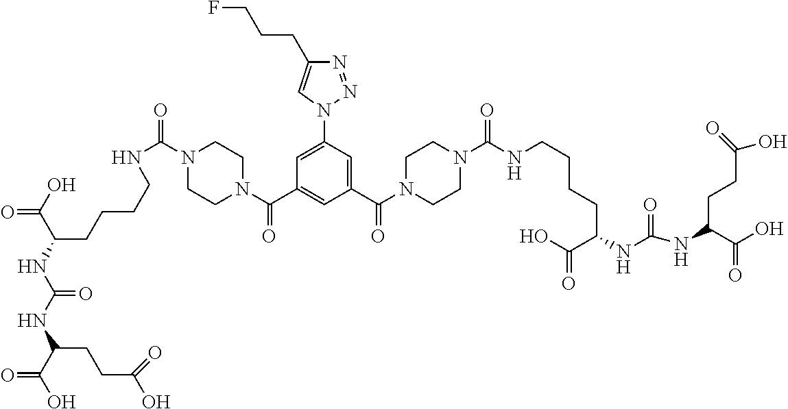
OC(C(NC(NC(C(O)=O)CCCCNC(N1CCN(C(C2=CC(C(N3CCN(C(=O)NCCCCC(NC(NC(C(O)=O)CCC(O)=O)=O)C(O)=O)CC3)=O)=CC(N3N=NC(CCCF)=C3)=C2)=O)CC1)=O)=O)CCC(O)=O)=O
